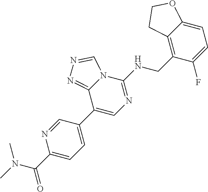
C1(C(N(C)C)=O)=CC=C(C2=CN=C(NCC3=C4C(=CC=C3F)OCC4)N3C2=NN=C3)C=N1
